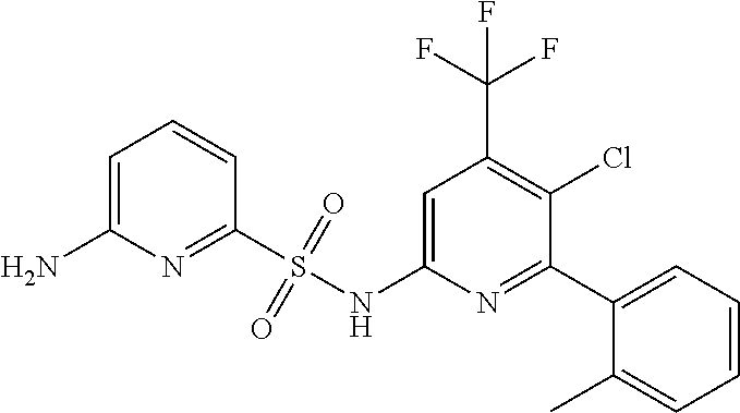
C1=C(N)N=C(S(NC2=CC(C(F)(F)F)=C(Cl)C(C3=CC=CC=C3C)=N2)(=O)=O)C=C1
